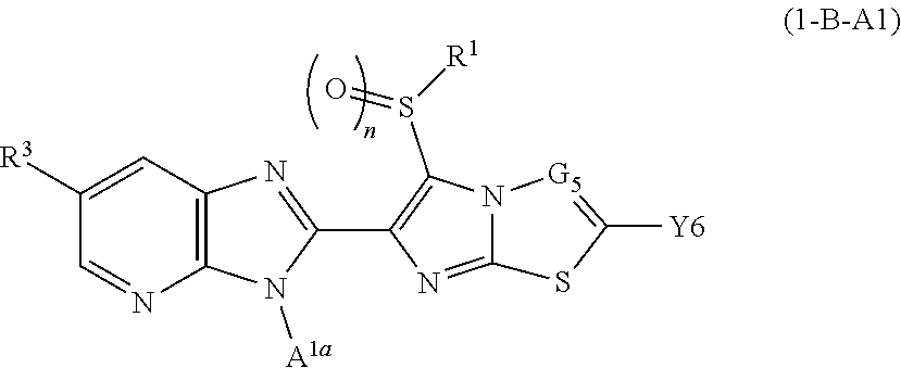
[Y6]C1=[G5]N2C(=NC(C3=NC4=C(N3[A1a])N=CC([R3])=C4)=C2S(=O)[R1])S1
